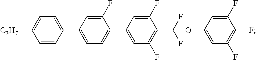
C1(F)=CC(C2=CC=C([C3H7])C=C2)=CC=C1C1=CC(F)=C(C(F)(F)OC2=CC(F)=C(F)C(F)=C2)C(F)=C1
